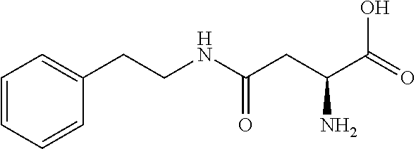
C1=C(CCNC(CC(C(=O)O)N)=O)C=CC=C1
